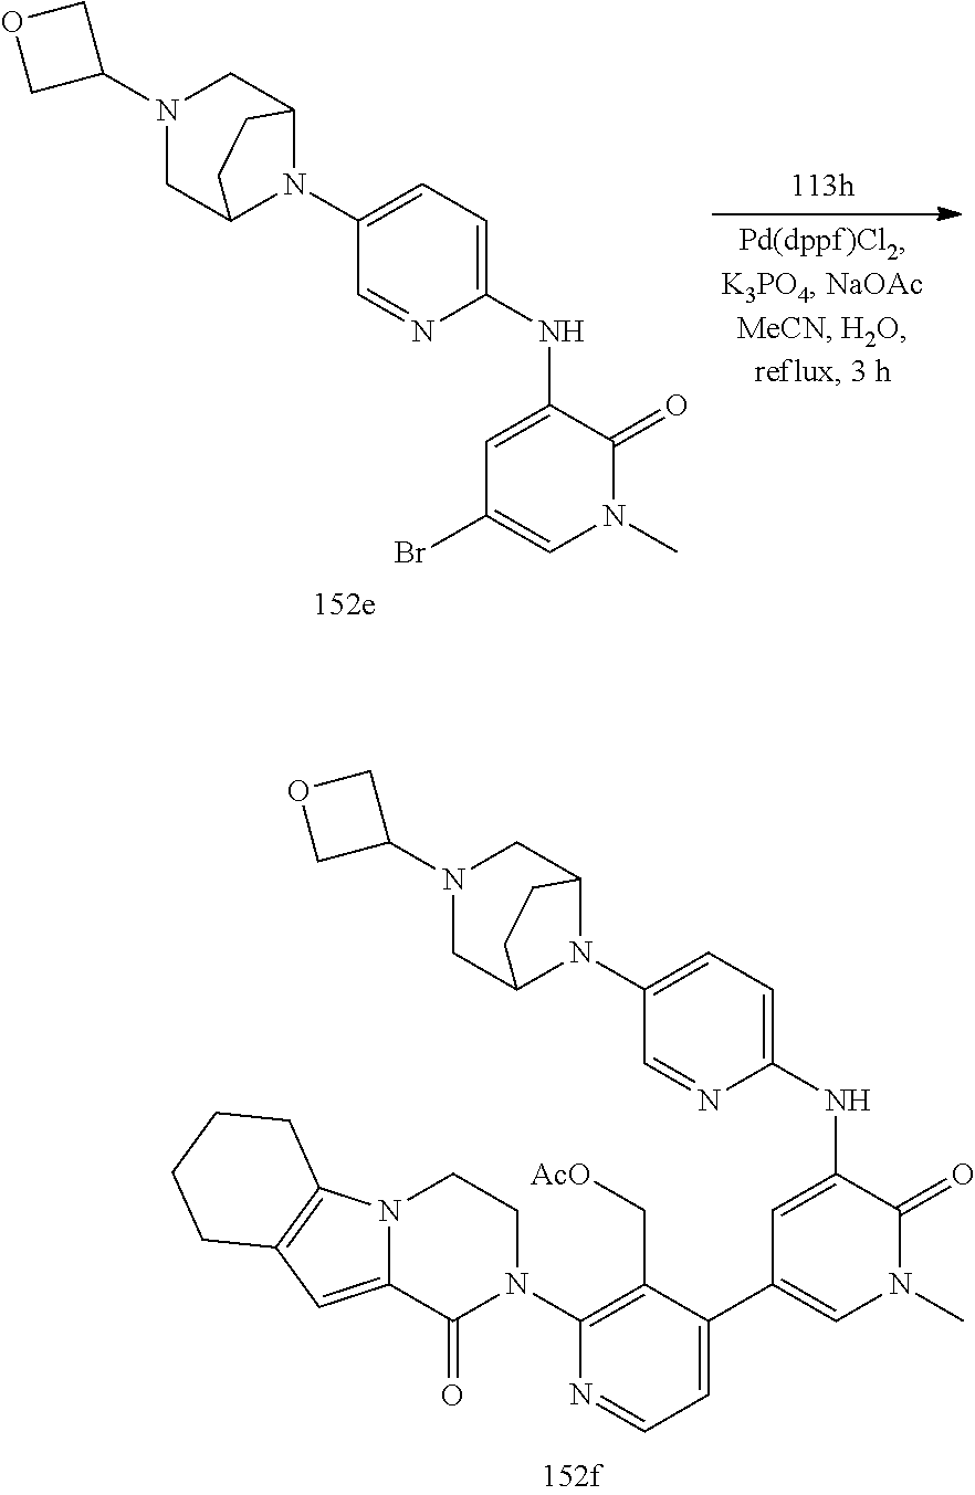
C1(N2C3CN(C4COC4)CC2CC3)=CC=C(NC2=CC(C3=CC=NC(N4CCN5C(=CC6=C5CCCC6)C4=O)=C3C[AcO])=CN(C)C2=O)N=C1.C1(N2C3CN(C4COC4)CC2CC3)=CC=C(NC2=CC(Br)=CN(C)C2=O)N=C1
